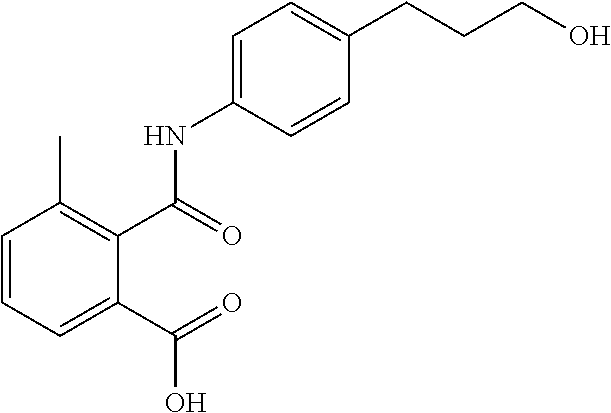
C1=CC=C(C(=O)O)C(C(=O)NC2=CC=C(CCCO)C=C2)=C1C
